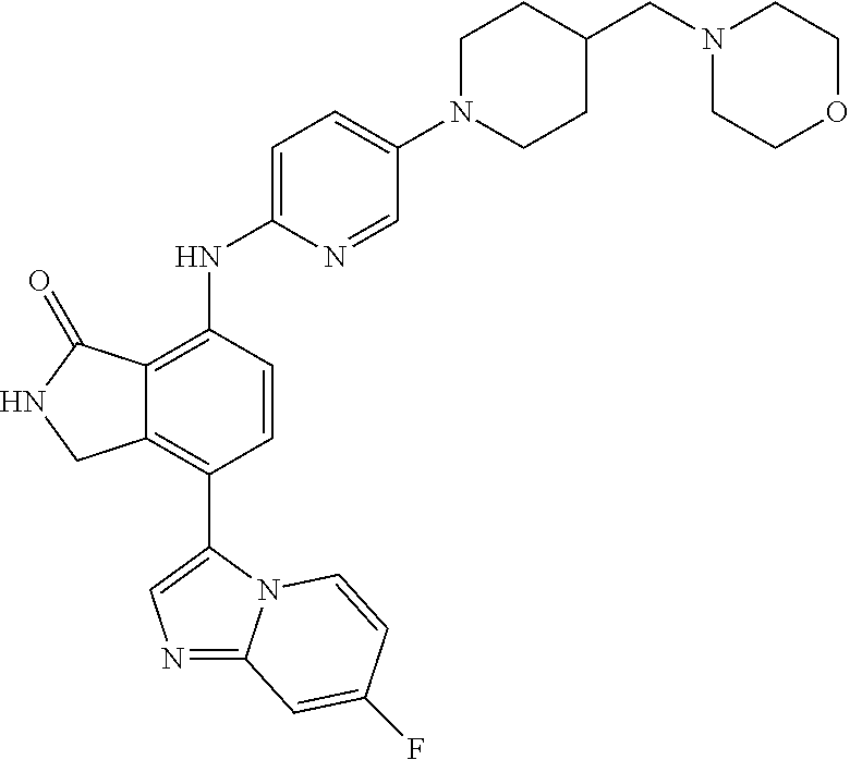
C12=C(NC3=CC=C(N4CCC(CN5CCOCC5)CC4)C=N3)C=CC(C3=CN=C4N3C=CC(F)=C4)=C1CNC2=O
